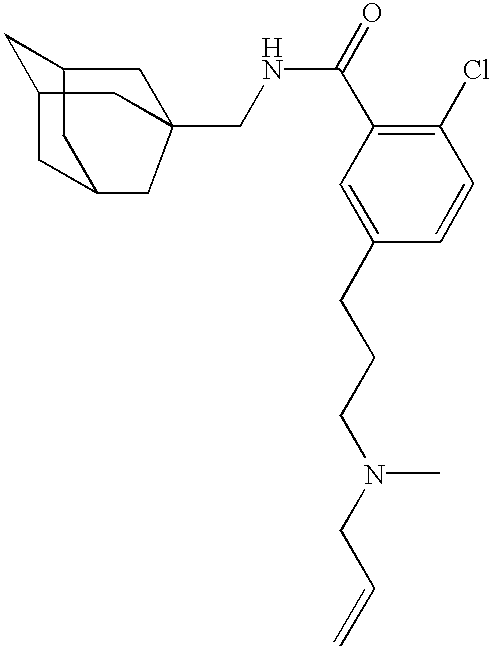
C1=C(CCCN(CC=C)C)C=CC(Cl)=C1C(NCC12CC3CC4CC(CC34C1)C2)=O
